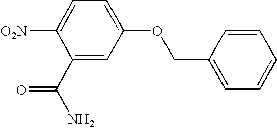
C1(C(N)=O)=CC(OCC2=CC=CC=C2)=CC=C1[O2N]
